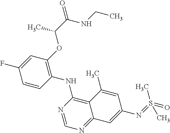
C1=CC(NC2=C3C(=NC=N2)C=C(N=S(=O)(C)C)C=C3C)=C(OC(C(NCC)=O)C)C=C1F
